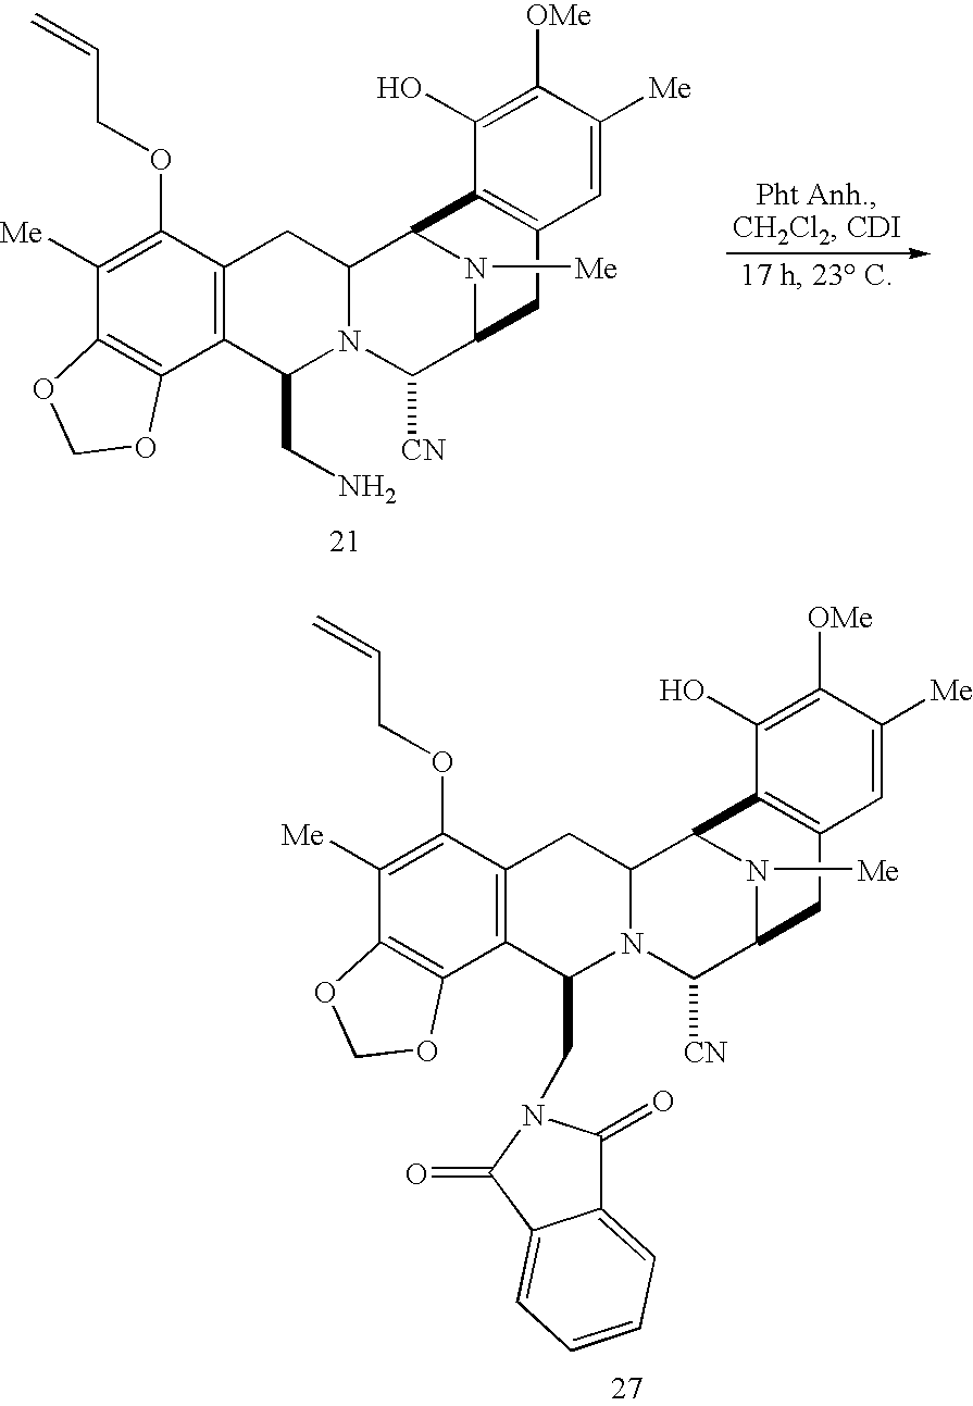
N1([Me])C2C([CN])N3C(CN)C4=C(C(OCC=C)=C([Me])C5=C4OCO5)CC3C1C1=C(C2)C=C([Me])C([OMe])=C1O.N1([Me])C2C([CN])N3C(CN4C(=O)C5=CC=CC=C5C4=O)C4=C(C(OCC=C)=C([Me])C5=C4OCO5)CC3C1C1=C(C2)C=C([Me])C([OMe])=C1O
